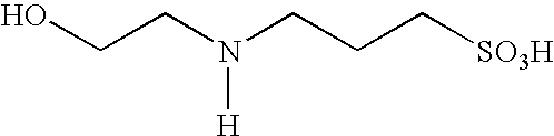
OCCN(CCC[SO3H])[H]
